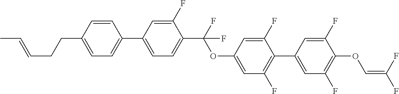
C1=CC(CCC=CC)=CC=C1C1=CC=C(C(F)(OC2=CC(F)=C(C3=CC(F)=C(OC=C(F)F)C(F)=C3)C(F)=C2)F)C(F)=C1
